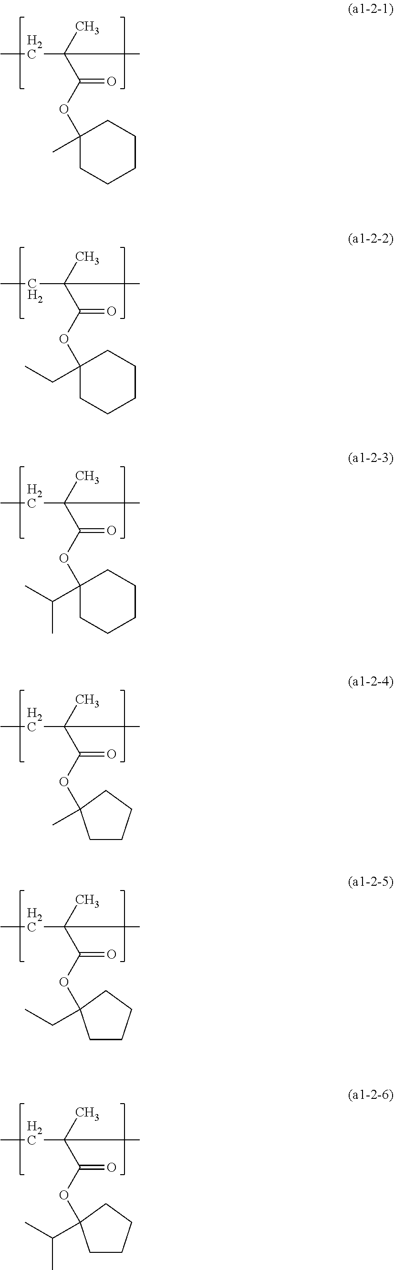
CCC(C)(C)C(OC1(C)CCCCC1)=O.CCC(C)(C)C(OC1(CC)CCCCC1)=O.CCC(C)(C)C(OC1(C(C)C)CCCCC1)=O.CCC(C)(C)C(OC1(C)CCCC1)=O.CCC(C)(C)C(OC1(CC)CCCC1)=O.CCC(C)(C)C(OC1(C(C)C)CCCC1)=O
